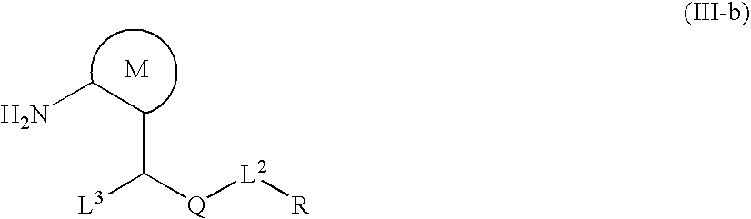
NCCC([Q][L2][R])[L3]
